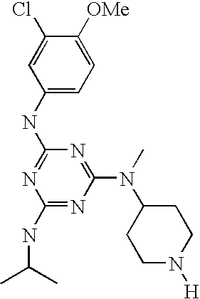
C1(NC(C)C)=NC(N(C)C2CCN([H])CC2)=NC(NC2=CC=C([OMe])C(Cl)=C2)=N1
